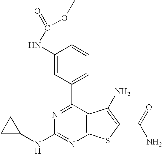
C1(NC(OC)=O)=CC(C2=NC(NC3CC3)=NC3=C2C(N)=C(C(N)=O)S3)=CC=C1
